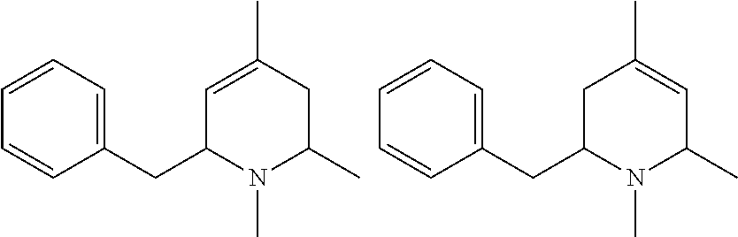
C1(CC2N(C)C(C)CC(C)=C2)=CC=CC=C1.C1(CC2N(C)C(C)C=C(C)C2)=CC=CC=C1
